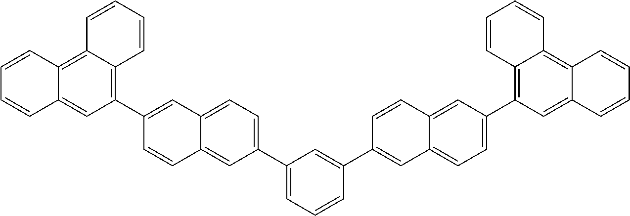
C1(C2=CC3=CC=C(C4=CC=CC(C5=CC6=CC=C(C7=C8C(=C9C(=C7)C=CC=C9)C=CC=C8)C=C6C=C5)=C4)C=C3C=C2)=C2C(=C3C(=C1)C=CC=C3)C=CC=C2
